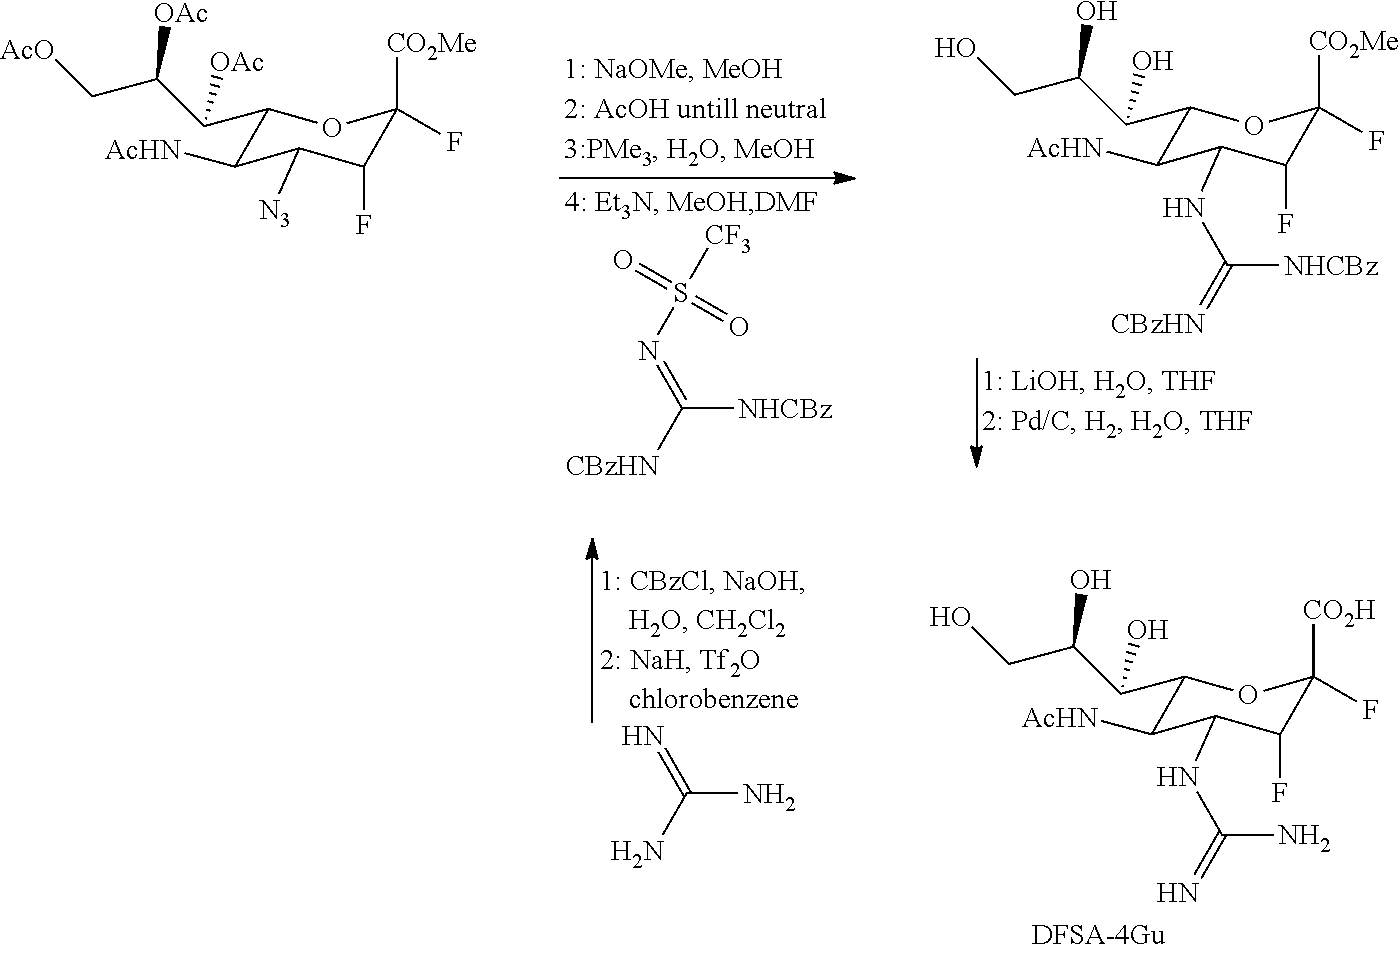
C1([AcHN])C(NC(=N)N)C(F)C(F)([CO2H])OC1C(C(CO)O)O.NC(N)=N.C1([AcHN])C([N3])C(F)C(F)([CO2Me])OC1C(C(C[AcO])[OAc])[OAc].[NHCBz]C([CBzHN])=NS([CF3])(=O)=O.C1([AcHN])C(NC(=[CBzHN])[NHCBz])C(F)C(F)([CO2Me])OC1C(C(CO)O)O
